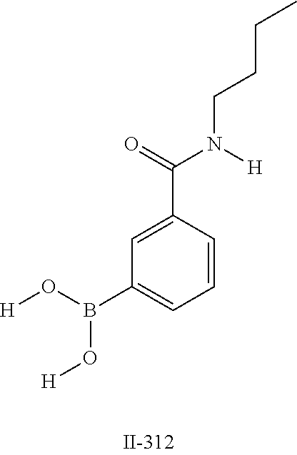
[H]OB(C1=CC=CC(C(=O)N([H])CCCC)=C1)O[H]
